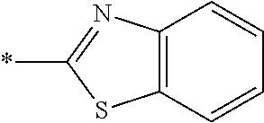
C12=C(C=CC=C1)SC(*)=N2
